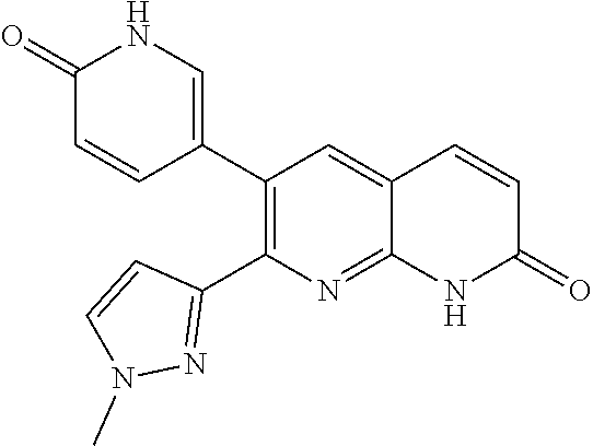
C1(=O)C=CC(C2=C(C3=NN(C)C=C3)N=C3C(=C2)C=CC(=O)N3)=CN1
